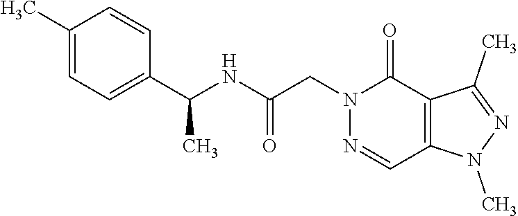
N1=CC2=C(C(=O)N1CC(NC(C1=CC=C(C)C=C1)C)=O)C(C)=NN2C
